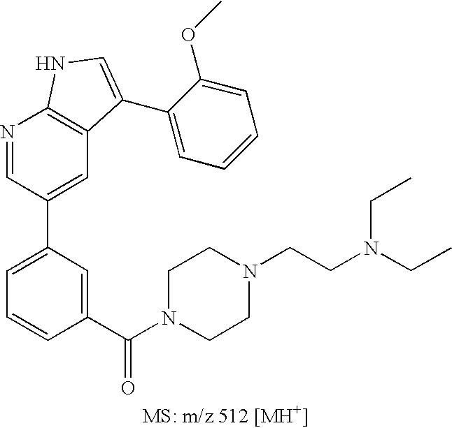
C1=C(C2=CC3=C(N=C2)NC=C3C2=CC=CC=C2OC)C=C(C(N2CCN(CCN(CC)CC)CC2)=O)C=C1
